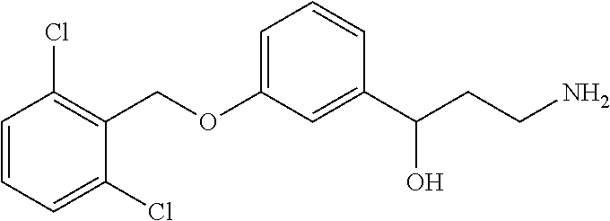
O(C1=CC=CC(C(CCN)O)=C1)CC1=C(Cl)C=CC=C1Cl
